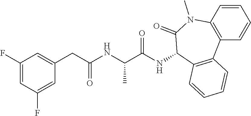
C1(F)=CC(F)=CC(CC(NC(C(NC2C3=C(C4=C(N(C)C2=O)C=CC=C4)C=CC=C3)=O)C)=O)=C1
